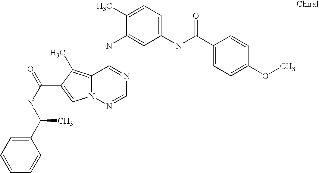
C1(C)=CC=C(NC(C2=CC=C(OC)C=C2)=O)C=C1NC1=NC=NN2C1=C(C)C(C(NC(C1=CC=CC=C1)C)=O)=C2
